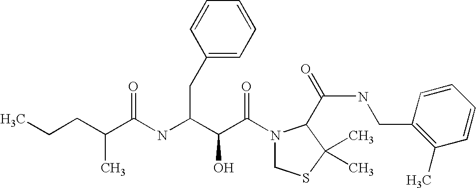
N(C(C(C(N1CSC(C)(C)C1C(NCC1=C(C)C=CC=C1)=O)=O)O)CC1=CC=CC=C1)C(=O)C(CCC)C
